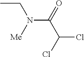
CCN(C(=O)C(Cl)Cl)[Me]
